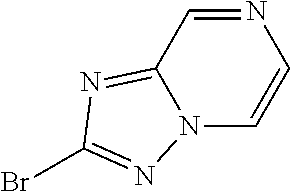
BrC1=NN2C=CN=CC2=N1
